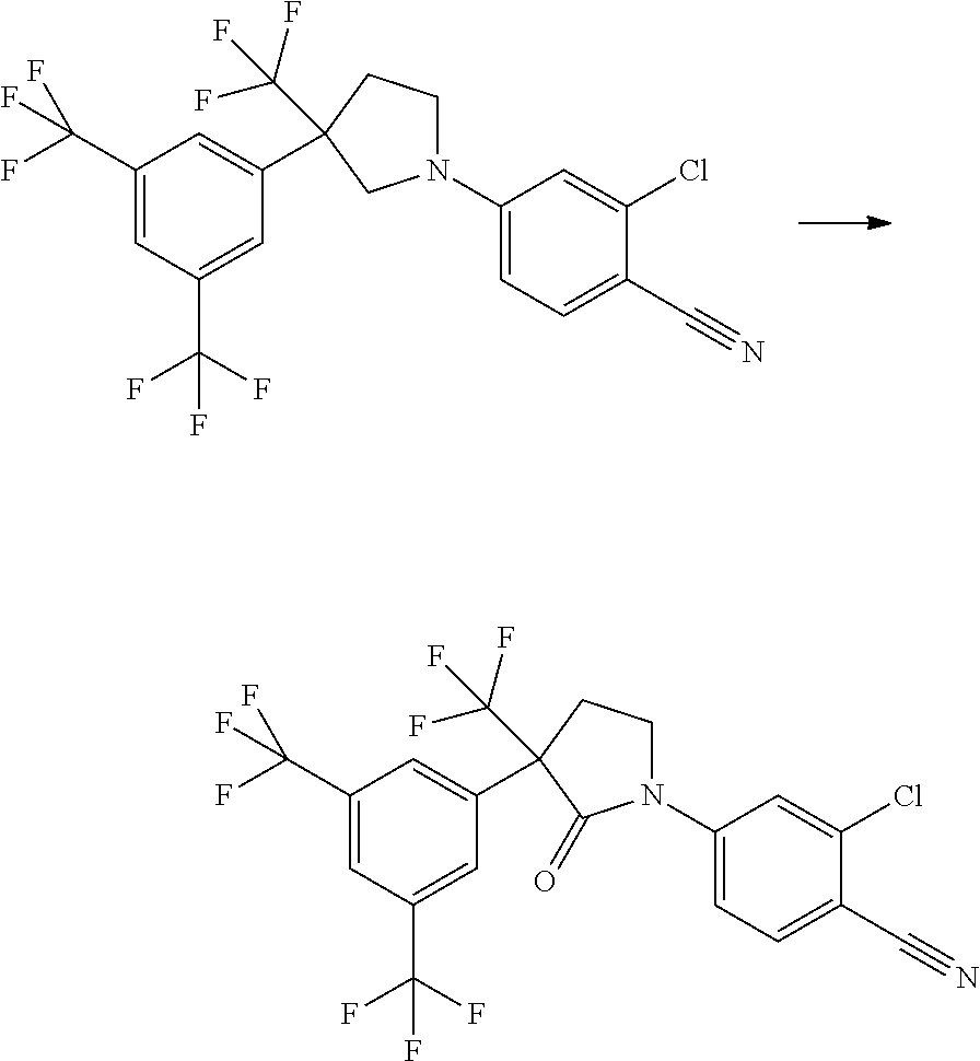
N1(C2=CC=C(C#N)C(Cl)=C2)CCC(C2=CC(C(F)(F)F)=CC(C(F)(F)F)=C2)(C(F)(F)F)C1.N1(C2=CC=C(C#N)C(Cl)=C2)CCC(C2=CC(C(F)(F)F)=CC(C(F)(F)F)=C2)(C(F)(F)F)C1=O
